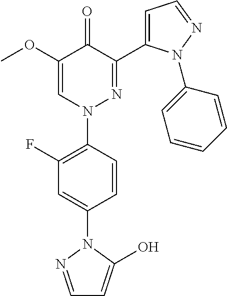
C1=CC(N2N=C(C3=CC=NN3C3=CC=CC=C3)C(=O)C(OC)=C2)=C(F)C=C1N1N=CC=C1O
